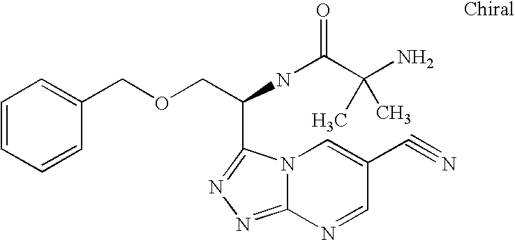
N12C(=NN=C1C(NC(=O)C(N)(C)C)COCC1=CC=CC=C1)N=CC(C#N)=C2
